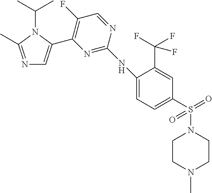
N1=C(C)N(C(C)C)C(C2=C(F)C=NC(NC3=CC=C(S(N4CCN(C)CC4)(=O)=O)C=C3C(F)(F)F)=N2)=C1
